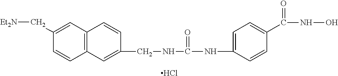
C1(C[Et2N])=CC2=C(C=C1)C=C(CNC(NC1=CC=C(C(NO)=O)C=C1)=O)C=C2.Cl
